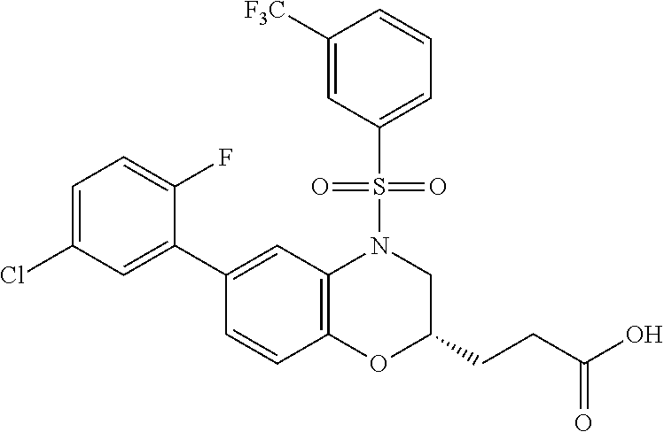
C1(C2=CC(Cl)=CC=C2F)=CC2=C(C=C1)OC(CCC(O)=O)CN2S(=O)(=O)C1=CC=CC([F3C])=C1
